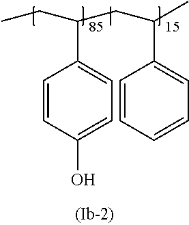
C1=CC(O)=CC=C1C(CC(C)C1=CC=CC=C1)CC
